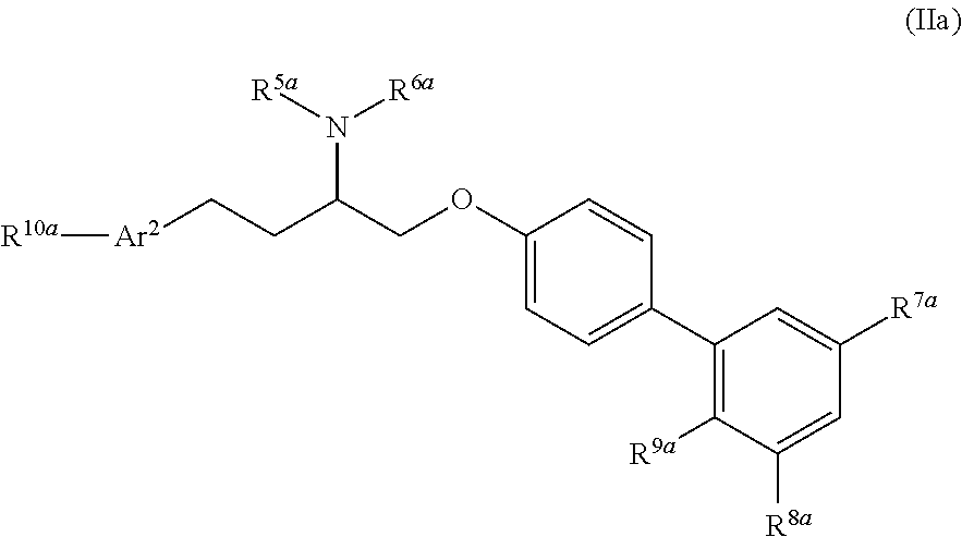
C1(OCC(CC[Ar2][R10a])N([R6a])[R5a])=CC=C(C2=C([R9a])C([R8a])=CC([R7a])=C2)C=C1
